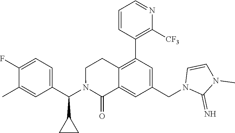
C1(C(N2C(=O)C3=CC(CN4C(=N)N(C)C=C4)=CC(C4=C([CF3])N=CC=C4)=C3CC2)C2CC2)=CC=C(F)C(C)=C1
